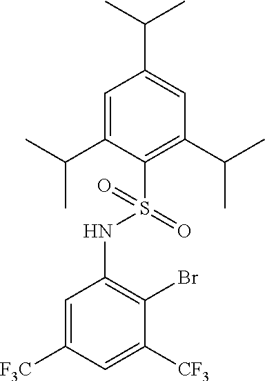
C1=C([F3C])C=C([CF3])C(Br)=C1NS(C1=C(C(C)C)C=C(C(C)C)C=C1C(C)C)(=O)=O
